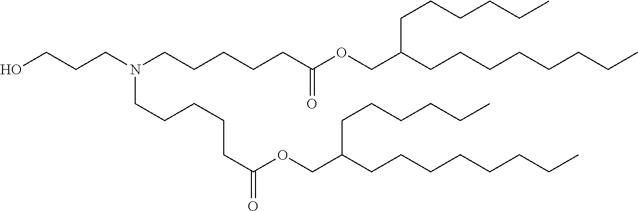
C(N(CCCCCC(OCC(CCCCCCCC)CCCCCC)=O)CCCCCC(OCC(CCCCCCCC)CCCCCC)=O)CCO
